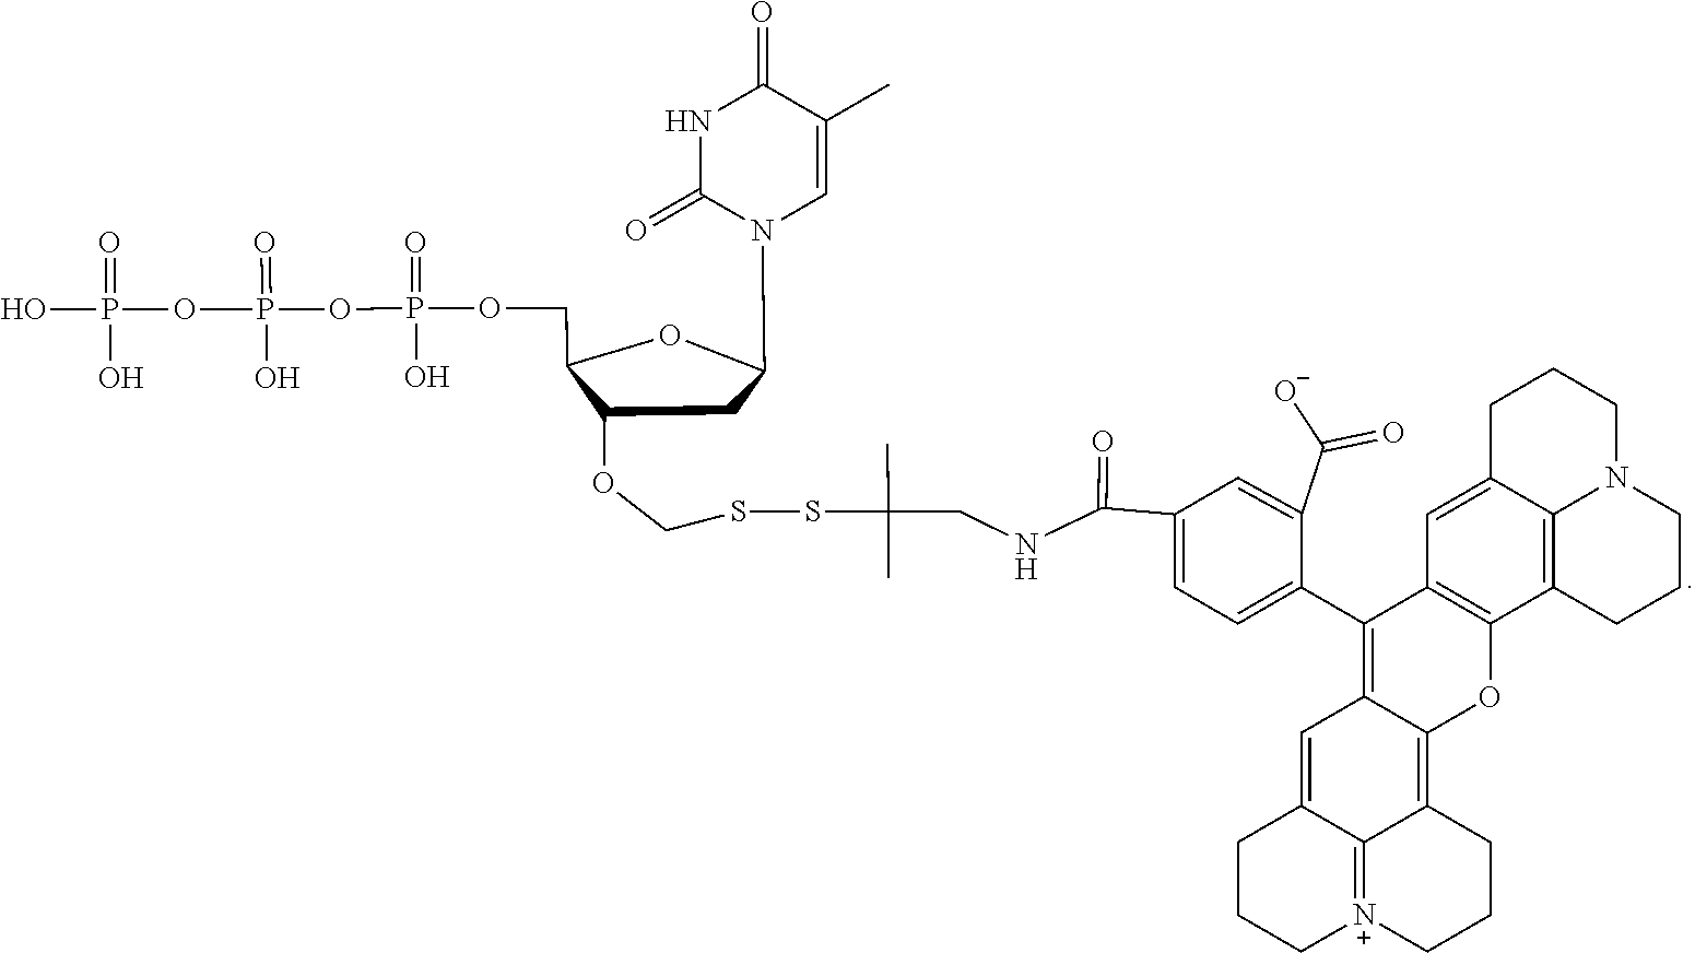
S(C(C)(C)CNC(C1=CC=C(C2=C3C(=C4C5=[N+](CCCC5=C3)CCC4)OC3=C2C=C2C4=C3CCCN4CCC2)C(C(=O)[O-])=C1)=O)SCOC1C(COP(=O)(O)OP(=O)(OP(=O)(O)O)O)OC(N2C=C(C)C(=O)NC2=O)C1
